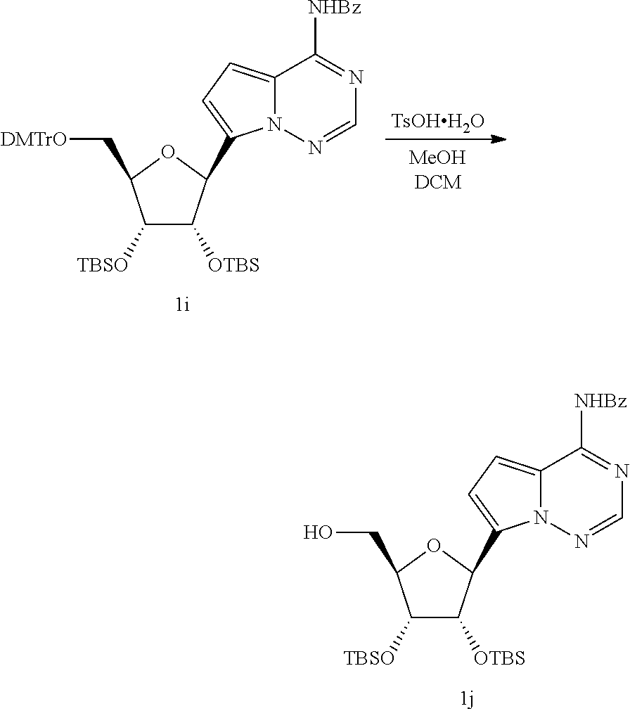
C1([TBSO])C([OTBS])C(C2=CC=C3N2N=CN=C3[NHBz])OC1C[DMTrO].[TsOHH2O].C1([TBSO])C([OTBS])C(C2=CC=C3N2N=CN=C3[NHBz])OC1CO
